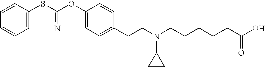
C1=CC2=C(C=C1)N=C(OC1=CC=C(CCN(CCCCCC(O)=O)C3CC3)C=C1)S2
